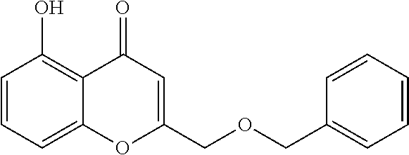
C1=CC=C2C(=C1O)C(=O)C=C(COCC1=CC=CC=C1)O2
